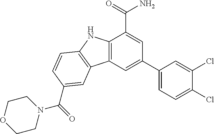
C12=C(C=C(C3=CC=C(Cl)C(Cl)=C3)C=C1C(=O)N)C1=C(N2)C=CC(C(N2CCOCC2)=O)=C1
